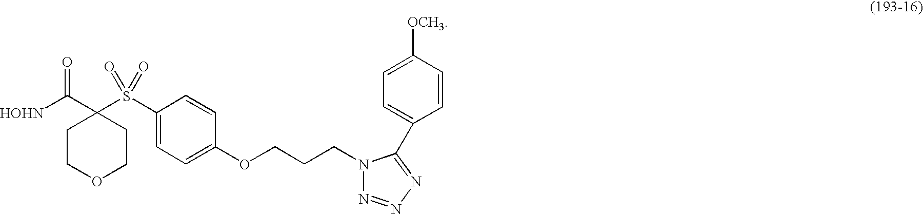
C1COCCC1(C([HOHN])=O)S(C1=CC=C(OCCCN2N=NN=C2C2=CC=C([OCH3])C=C2)C=C1)(=O)=O
